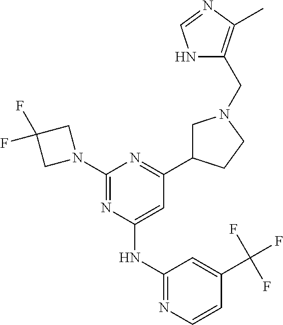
C1(NC2=NC=CC(C(F)(F)F)=C2)=CC(C2CN(CC3=C(C)N=CN3)CC2)=NC(N2CC(F)(F)C2)=N1
